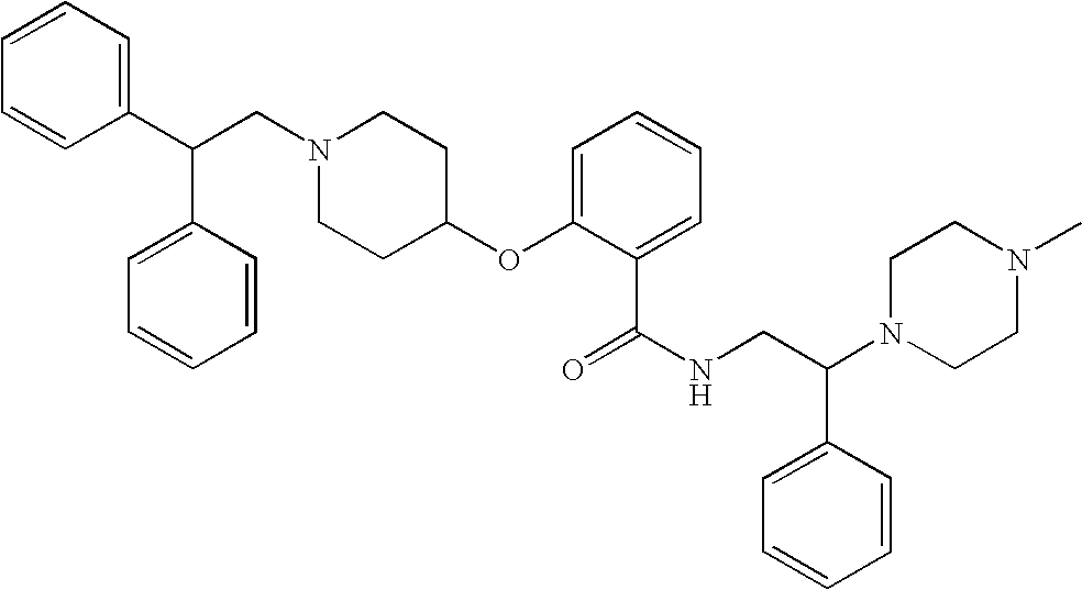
N1(CC(C2=CC=CC=C2)C2=CC=CC=C2)CCC(OC2=CC=CC=C2C(=O)NCC(N2CCN(C)CC2)C2=CC=CC=C2)CC1
